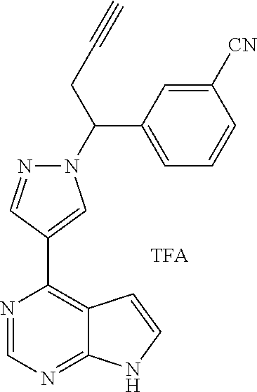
N1=CN=C2C(=C1C1=CN(C(CC#C)C3=CC=CC([CN])=C3)N=C1)C=CN2
